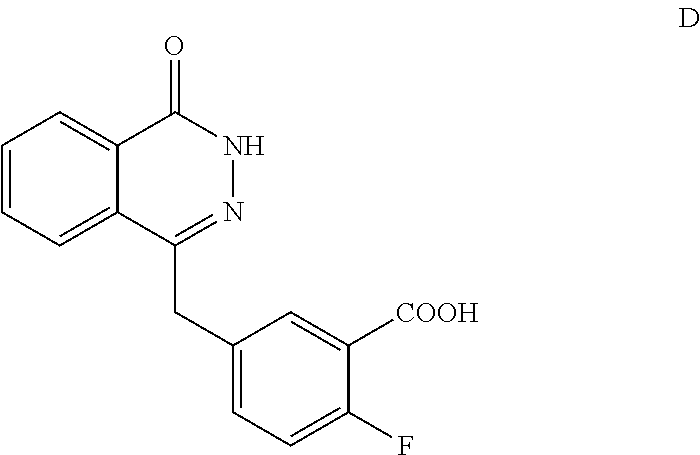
C1=CC=C2C(=C1)C(=O)NN=C2CC1=CC=C(F)C([COOH])=C1
